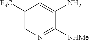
C1([F3C])=CN=C([NHMe])C(N)=C1
